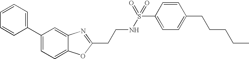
C1(C2=CC=CC=C2)=CC=C2C(=C1)N=C(CCNS(C1=CC=C(CCCCC)C=C1)(=O)=O)O2
